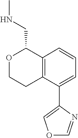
C1=CC=C(C2=COC=N2)C2=C1C(CNC)OCC2
